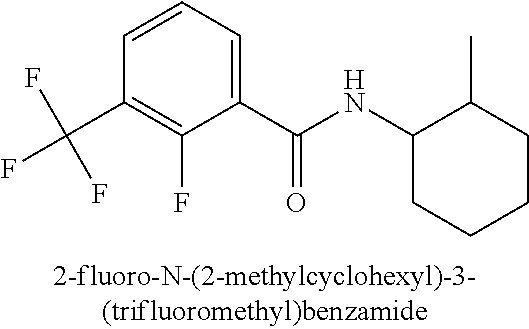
C1=CC(C(F)(F)F)=C(F)C(C(=O)NC2CCCCC2C)=C1
